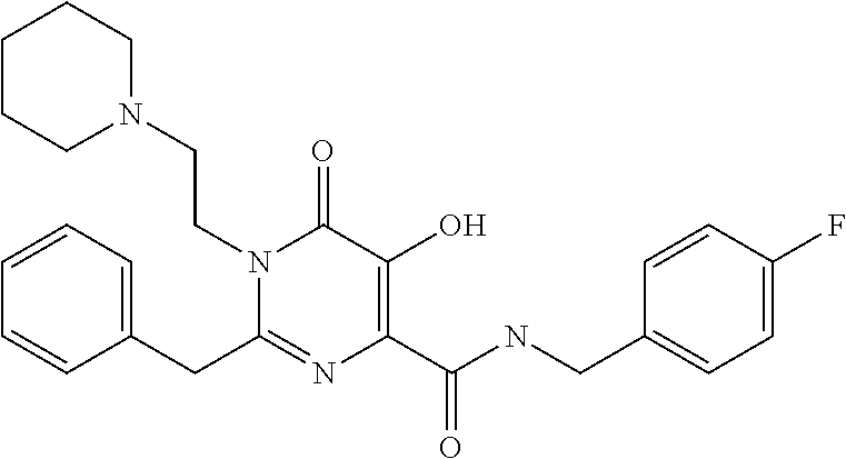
C1(CC2=CC=CC=C2)=NC(C(NCC2=CC=C(F)C=C2)=O)=C(O)C(=O)N1CCN1CCCCC1
